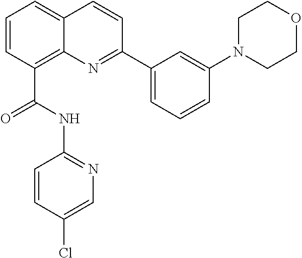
C1=CC(C(=O)NC2=NC=C(Cl)C=C2)=C2C(=C1)C=CC(C1=CC=CC(N3CCOCC3)=C1)=N2
